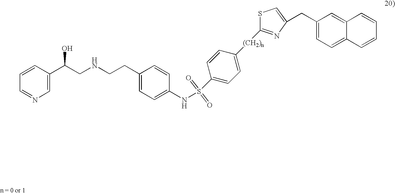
C1=CC(C(CNCCC2=CC=C(NS(C3=CC=C([(CH2)n]C4=NC(CC5=CC=C6C(=C5)C=CC=C6)=CS4)C=C3)(=O)=O)C=C2)O)=CN=C1
